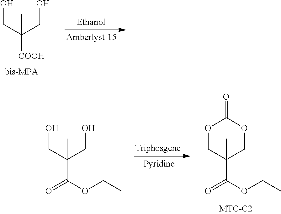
CC(CO)(CO)[COOH].CC(CO)(CO)C(OCC)=O.CC1(C(OCC)=O)COC(=O)OC1
